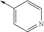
C1(->C)=CC=NC=C1
